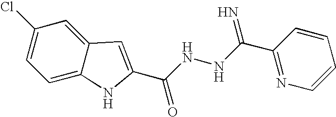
C12=CC=C(Cl)C=C1C=C(C(NNC(=N)C1=NC=CC=C1)=O)N2
